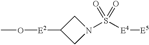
O([E2]C1CN(S([E4][E5])(=O)=O)C1)C
